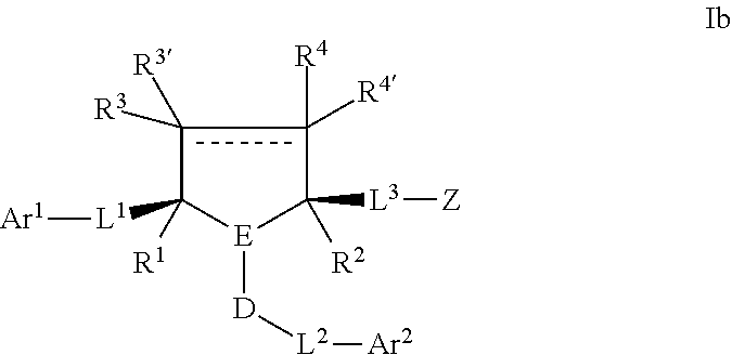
c1([R3])([R3])c([R4])([R4])C([R2])([L3][Z])[E]([D][L2][Ar2])C1([R1])[L1][Ar1]
